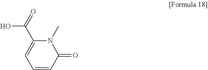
C1=CC(=O)N(C)C(C(=O)O)=C1
